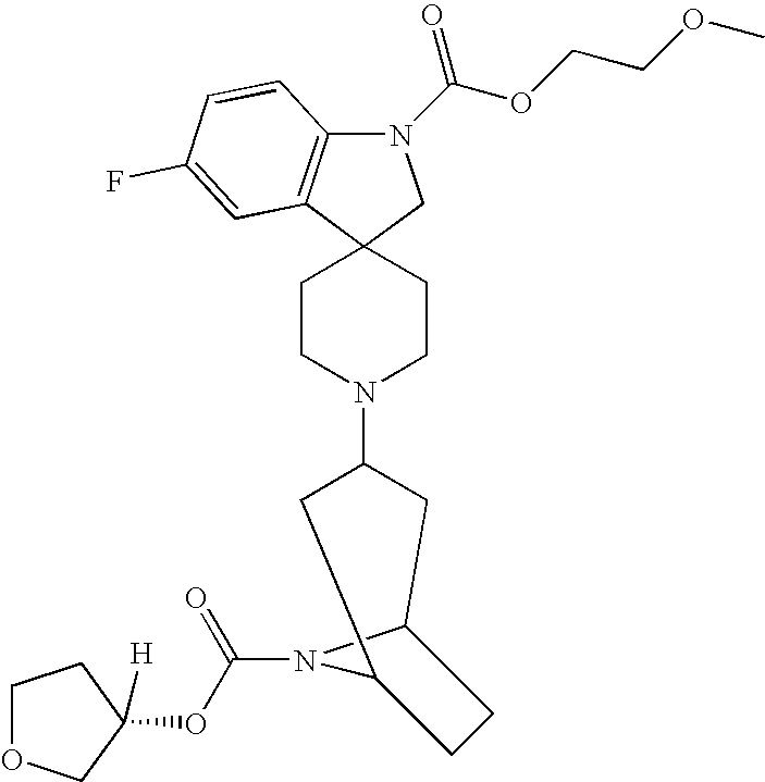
N1(C(=O)OCCOC)C2=C(C3(C1)CCN(C1CC4N(C(OC5([H])CCOC5)=O)C(C1)CC4)CC3)C=C(F)C=C2
